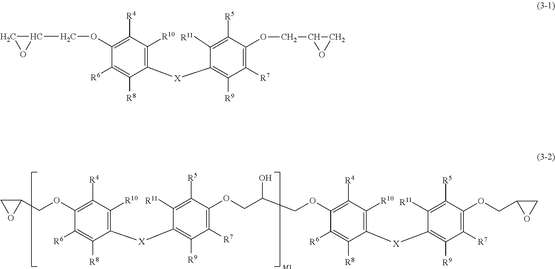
C1(OCC2CO2)=C([R4])C([R10])=C([X]C2=C([R9])C([R7])=C(OCC(COC3=C([R4])C([R10])=C([X]C4=C([R9])C([R7])=C(OCC5OC5)C([R5])=C4[R11])C([R8])=C3[R6])O)C([R5])=C2[R11])C([R8])=C1[R6].C1OC1COC1=C([R4])C([R10])=C([X]C2=C([R9])C([R7])=C(OCC3OC3)C([R5])=C2[R11])C([R8])=C1[R6]
